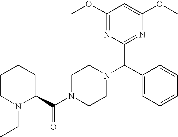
C1CN(CC)C(C(N2CCN(C(C3=CC=CC=C3)C3=NC(OC)=CC(OC)=N3)CC2)=O)CC1
